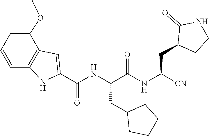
C(C(NC(C(NC(C1=CC2=C(N1)C=CC=C2OC)=O)CC1CCCC1)=O)[CN])C1C(=O)NCC1
